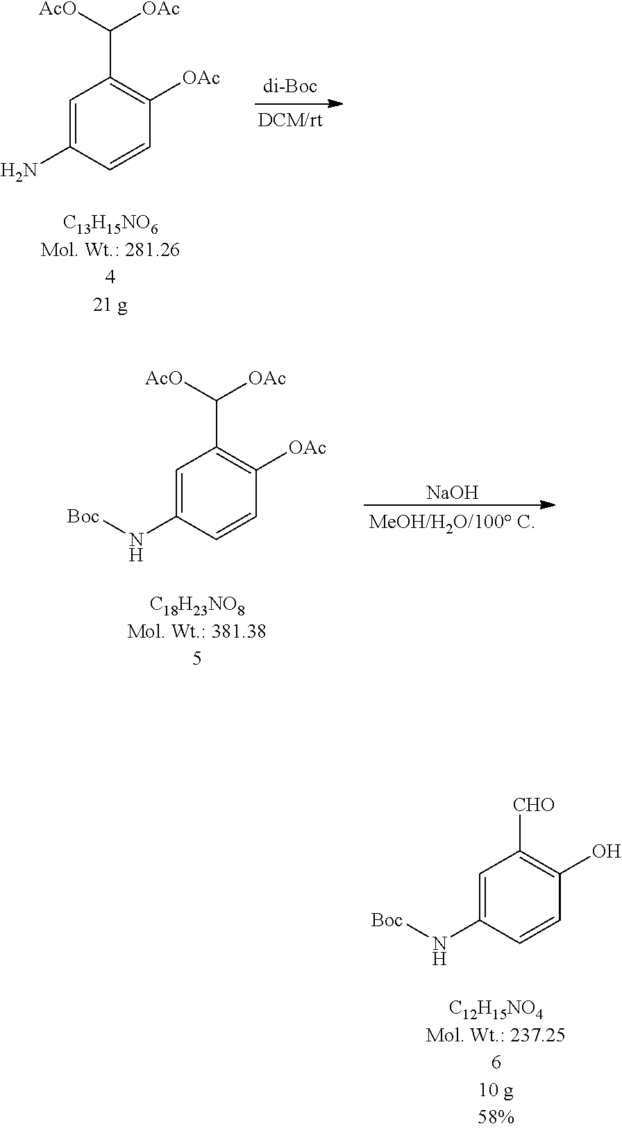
C1=C(N[Boc])C=CC(O)=C1[CHO].C1=C(N)C=CC([OAc])=C1C([AcO])[OAc].[NaOH].C1=C(N[Boc])C=CC([OAc])=C1C([AcO])[OAc]
